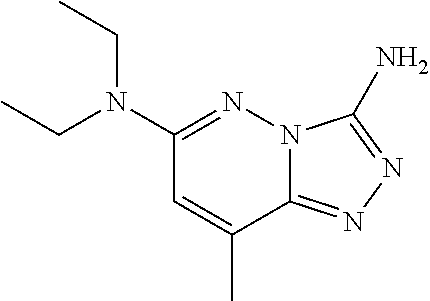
N12C(=NN=C1N)C(C)=CC(N(CC)CC)=N2
